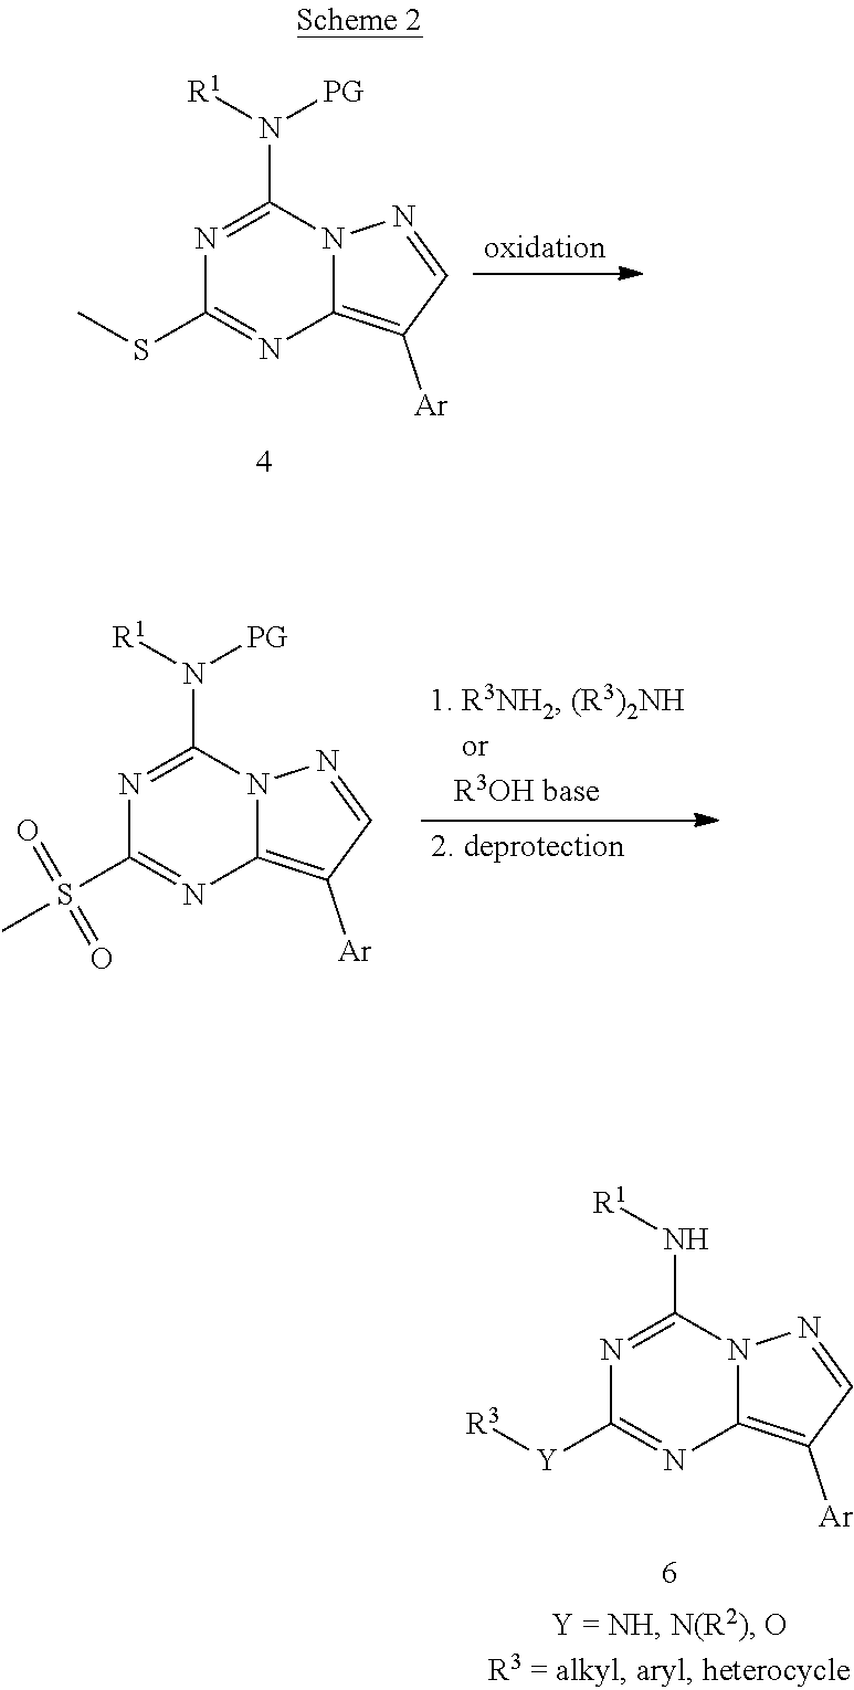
N1=C(N([R1])[PG])N2C(=C([Ar])C=N2)N=C1SC.N1=C(N([R1])[PG])N2C(=C([Ar])C=N2)N=C1S(C)(=O)=O.N1=C(N[R1])N2C(=C([Ar])C=N2)N=C1[Y][R3]
